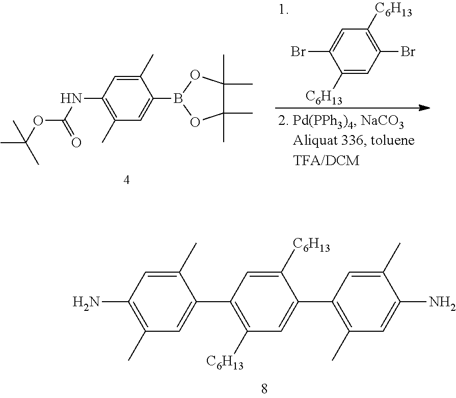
C1(Br)=CC([C6H13])=C(Br)C=C1[C6H13].C1(NC(=O)OC(C)(C)C)=C(C)C=C(B2OC(C)(C)C(C)(C)O2)C(C)=C1.C1(N)=C(C)C=C(C2=C([C6H13])C=C(C3=C(C)C=C(N)C(C)=C3)C([C6H13])=C2)C(C)=C1
